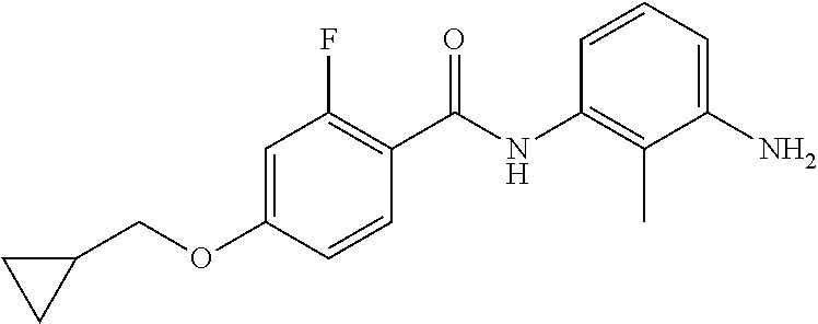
C1=C(OCC2CC2)C=CC(C(NC2=C(C)C(N)=CC=C2)=O)=C1F
